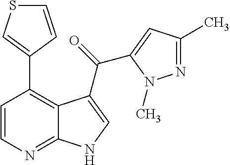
C1=CN=C2C(=C1C1=CSC=C1)C(C(=O)C1=CC(C)=NN1C)=CN2
